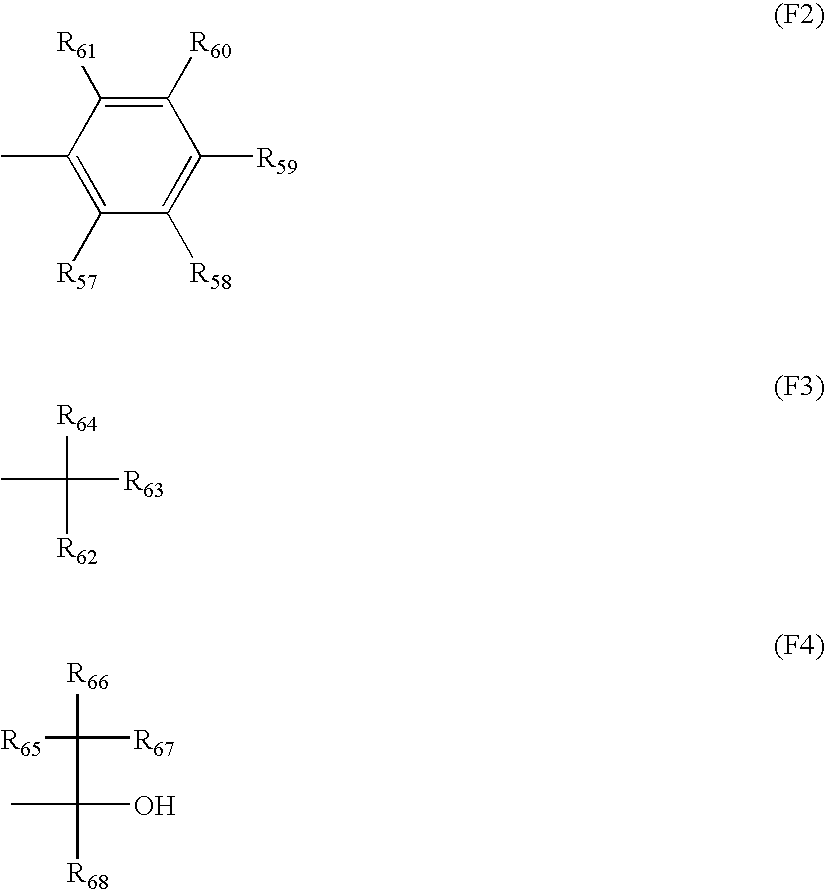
C1([R60])=C([R61])C(C)=C([R57])C([R58])=C1[R59].[R64]C([R62])([R63])C.[R66]C([R65])([R67])C(C)(O)[R68]
